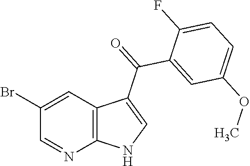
C1(Br)=CC2=C(N=C1)NC=C2C(=O)C1=CC(OC)=CC=C1F
